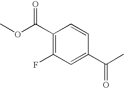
CC(C1=CC(F)=C(C(OC)=O)C=C1)=O
